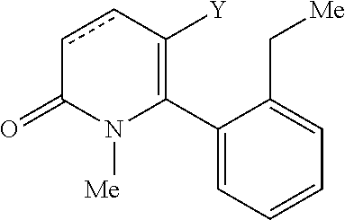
C1(C2=C([Y])ccC(=O)N2[Me])=CC=CC=C1C[Me]
